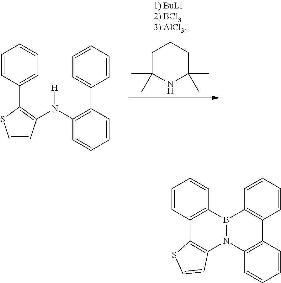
C12=C(B3N(C4=C1SC=C4)C1=C(C=CC=C1)C1=C3C=CC=C1)C=CC=C2.C1C(C)(C)NC(C)(C)CC1.N(C1=C(C2=CC=CC=C2)C=CC=C1)([H])C1=C(C2=CC=CC=C2)SC=C1
